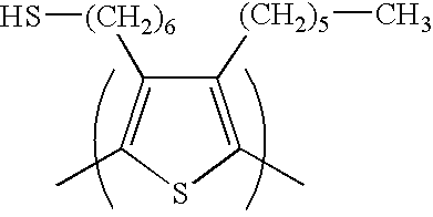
C1([(CH2)5]C)=C(C)SC(C)=C1[(CH2)6]S
